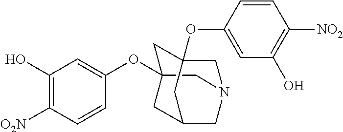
C1(O)=C([O2N])C=CC(OC23CC4(OC5=CC(O)=C([NO2])C=C5)CN(C2)CC(C3)C4)=C1
